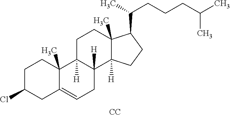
CC(CCCC(C)C1C2(C)C([H])(CC1)C1([H])C([H])(CC2)C2(C)C(=CC1)CC(Cl)CC2)C.[CC]
